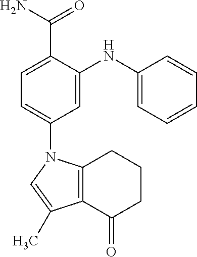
C1=C(C(N)=O)C(NC2=CC=CC=C2)=CC(N2C3=C(C(=O)CCC3)C(C)=C2)=C1
